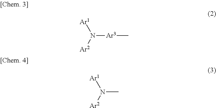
N([Ar3]C)([Ar2])[Ar1].N(C)([Ar2])[Ar1]
